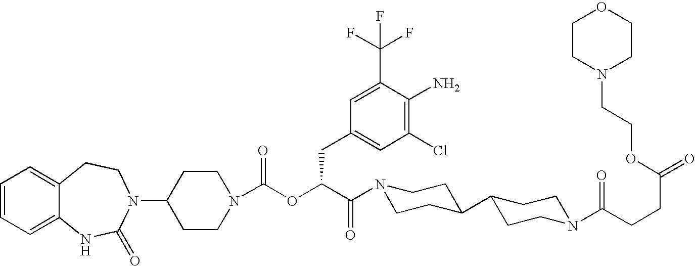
C1=CC=C2C(=C1)CCN(C1CCN(C(OC(C(N3CCC(C4CCN(C(CCC(=O)OCCN5CCOCC5)=O)CC4)CC3)=O)CC3=CC(Cl)=C(N)C(C(F)(F)F)=C3)=O)CC1)C(=O)N2
